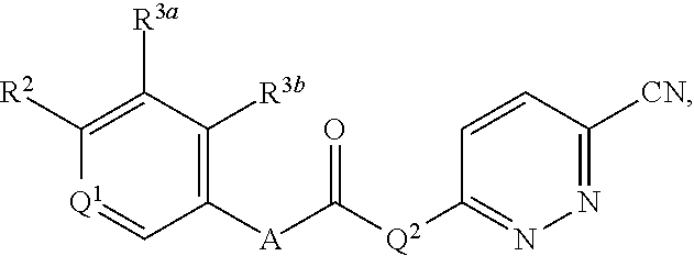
[Q1]1=CC([A]C([Q2]C2=NN=C([CN])C=C2)=O)=C([R3b])C([R3a])=C1[R2]
